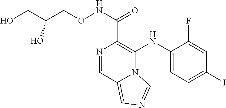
C1(NC2=C(C(NOCC(CO)O)=O)N=CC3=CN=CN23)=CC=C(I)C=C1F
